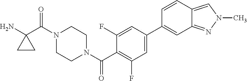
NC1(C(N2CCN(C(=O)C3=C(F)C=C(C4=CC5=NN(C)C=C5C=C4)C=C3F)CC2)=O)CC1
